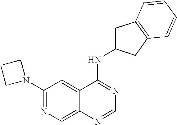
C1(N2CCC2)=NC=C2C(=C1)C(NC1CC3=C(C1)C=CC=C3)=NC=N2
